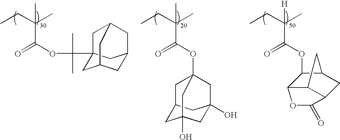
C12CC3(O)CC(O)(C1)CC(OC(=O)C(C)(C)CC)(C2)C3.O(C(=O)C(C)(C)CC)C(C12CC3CC(C1)CC(C2)C3)(C)C.O(C(=O)C([H])(C)CC)C1C2C3C(CC1C3)C(=O)O2
